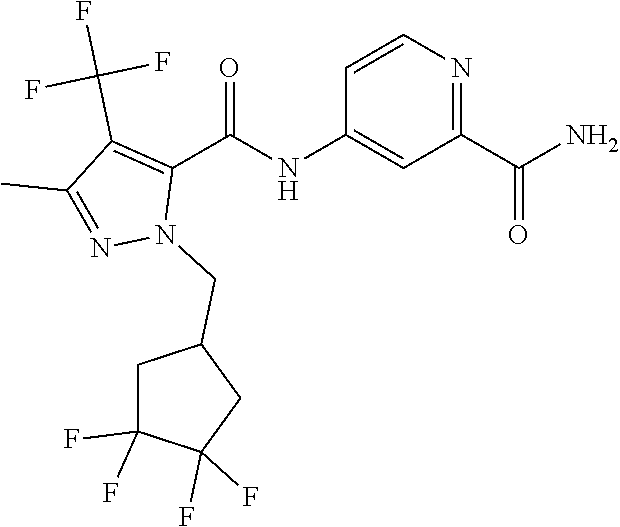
C1=CN=C(C(N)=O)C=C1NC(C1=C(C(F)(F)F)C(C)=NN1CC1CC(F)(F)C(F)(F)C1)=O
